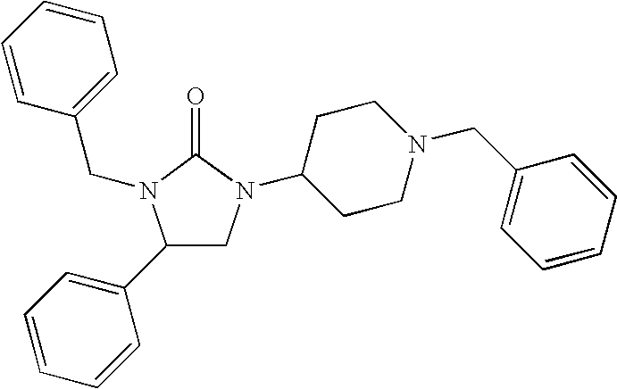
C1(C2=CC=CC=C2)CN(C2CCN(CC3=CC=CC=C3)CC2)C(=O)N1CC1=CC=CC=C1
